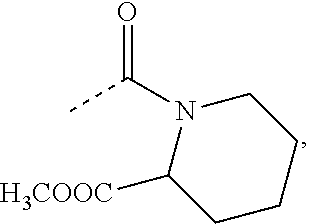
C(C)(=O)N1CCCCC1[H3COOC]
